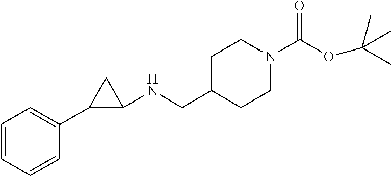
C1(NCC2CCN(C(OC(C)(C)C)=O)CC2)CC1C1=CC=CC=C1
